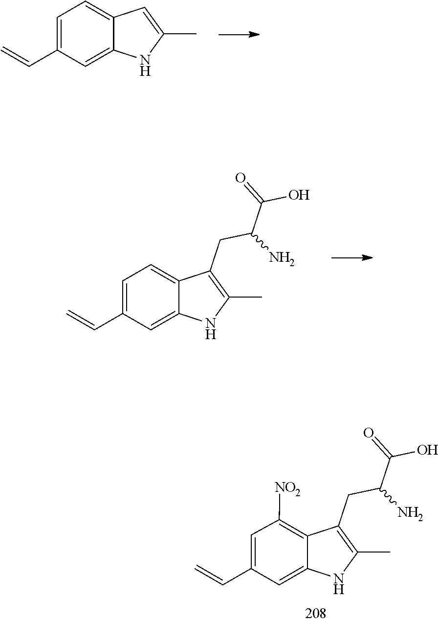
C1(C=C)=CC=C2C(=C1)NC(C)=C2.C12=CC(C=C)=CC=C1C(CC(N)C(=O)O)=C(C)N2.C12=CC(C=C)=CC([NO2])=C1C(CC(N)C(=O)O)=C(C)N2
